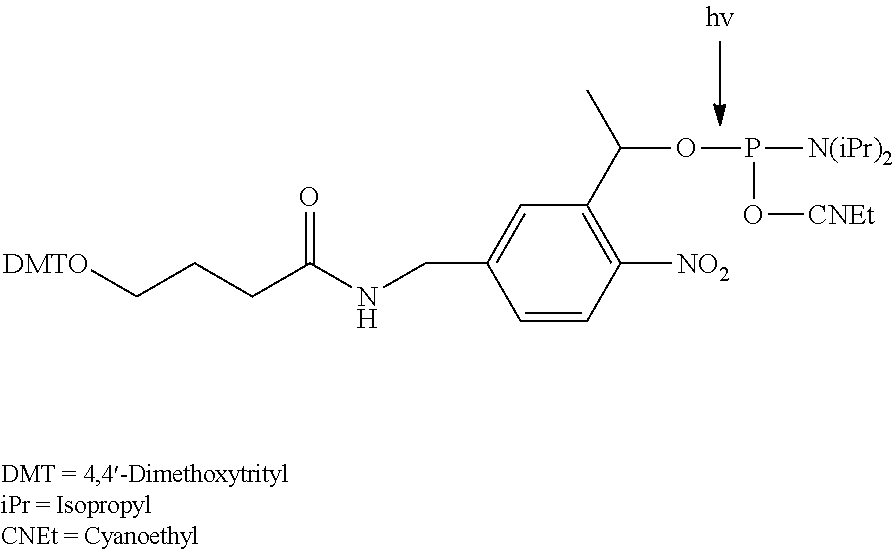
[DMTO]CCCC(=O)NCC1=CC(C(OP(O[CNEt])[N(iPr)2])C)=C([NO2])C=C1
